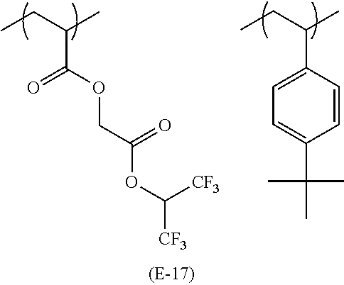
O=C(OCC(OC([CF3])[CF3])=O)C(CC)C.C1=C(C(CC)C)C=CC(C(C)(C)C)=C1
